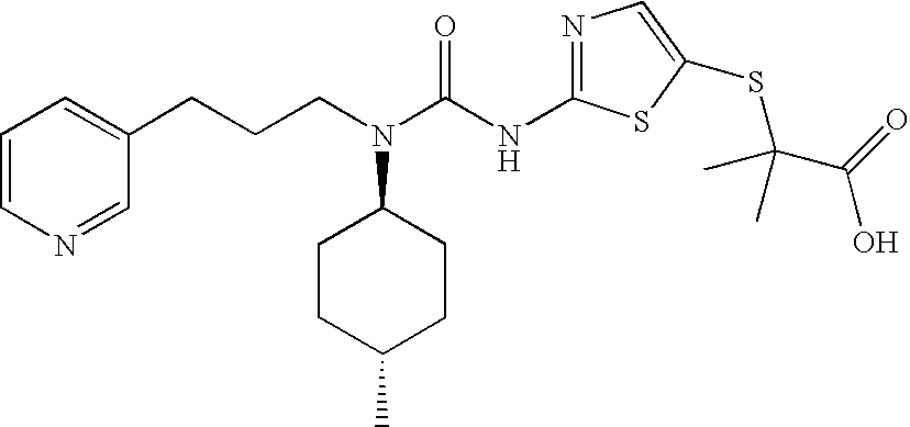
C1(CCCN(C(NC2=NC=C(SC(C)(C(=O)O)C)S2)=O)C2CCC(C)CC2)=CC=CN=C1
